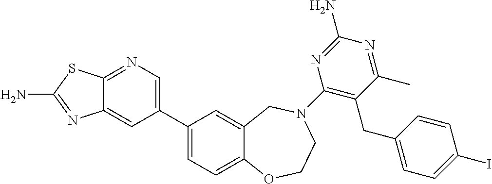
C12=NC=C(C3=CC=C4C(=C3)CN(C3=C(CC5=CC=C(I)C=C5)C(C)=NC(N)=N3)CCO4)C=C1N=C(N)S2
